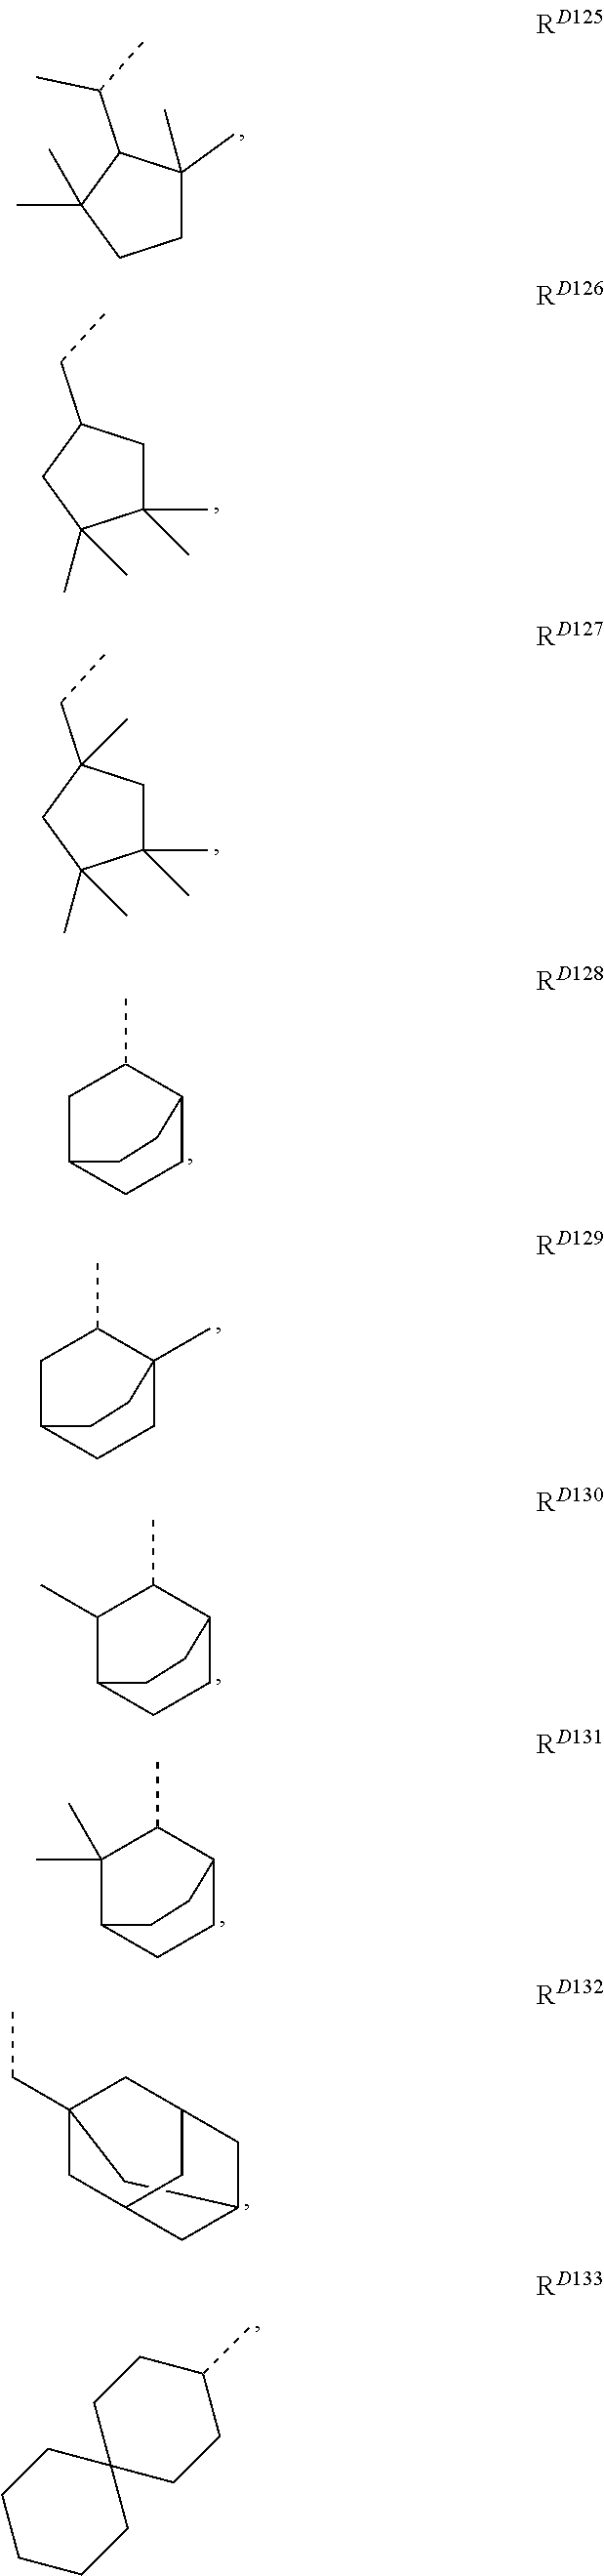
C1C(C)(C)C(C(C)C)C(C)(C)C1.C1(C)(C)CC(CC)CC1(C)C.C1(C)(C)CC(CC)(C)CC1(C)C.C1C2CCC(C1C)CC2.C1C2CCC(C)(C1C)CC2.C1(C)C2CCC(C1C)CC2.C1(C)(C)C2CCC(C1C)CC2.C12CC3(CC)CC(CC(C3)C1)C2.C1CCCCC12CCC(C)CC2
